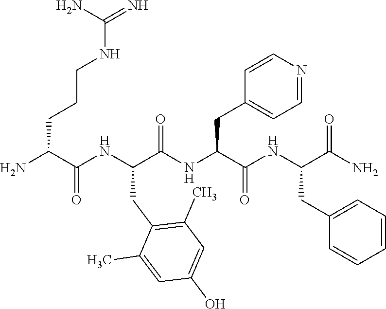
NC(C(NC(C(NC(C(NC(C(N)=O)CC1=CC=CC=C1)=O)CC1=CC=NC=C1)=O)CC1=C(C)C=C(O)C=C1C)=O)CCCNC(=N)N
